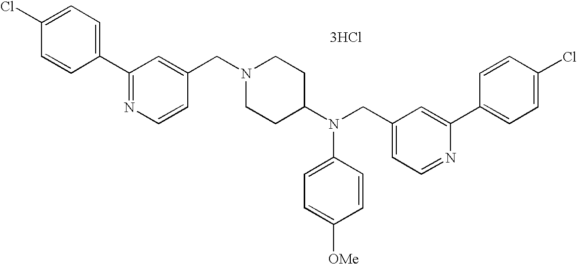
C1=CC(Cl)=CC=C1C1=NC=CC(CN2CCC(N(CC3=CC=NC(C4=CC=C(Cl)C=C4)=C3)C3=CC=C([OMe])C=C3)CC2)=C1.[3HCl]
